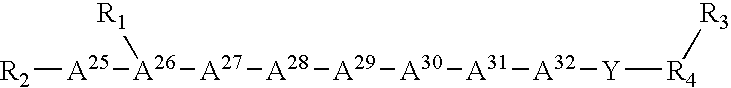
[A25]([A26]([A27][A28][A29][A30][A31][A32][Y][R4][R3])[R1])[R2]
